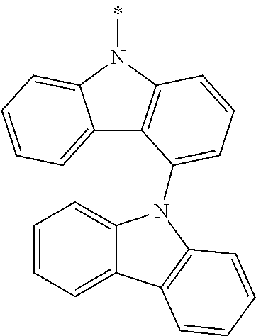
C12=CC=CC=C1N(C)C1=C2C(N2C3=CC=CC=C3C3=C2C=CC=C3)=CC=C1
